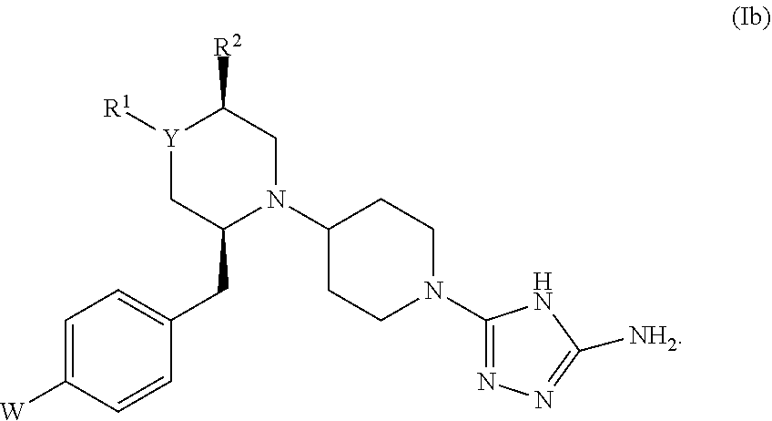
C1(N2CCC(N3C(CC4=CC=C([W])C=C4)C[Y]([R1])C([R2])C3)CC2)=NN=C([NH2])N1
